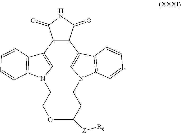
C12=C(C(=O)NC1=O)C1=CN(C3=C1C=CC=C3)CCC([Z][R6])OCCN1C3=C(C2=C1)C=CC=C3
